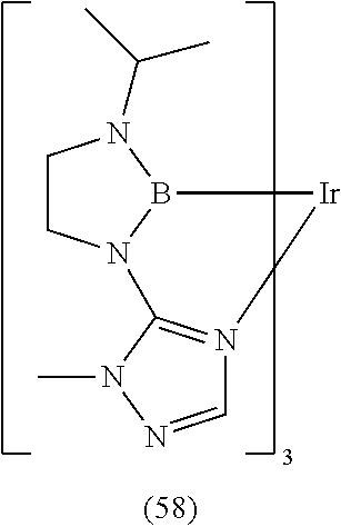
C1CN2B(N1C(C)C)[Ir]N1=C2N(C)N=C1
